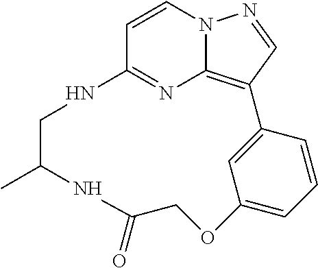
C12=C3C=NN1C=CC(=N2)NCC(C)NC(=O)COC1=CC=CC3=C1
